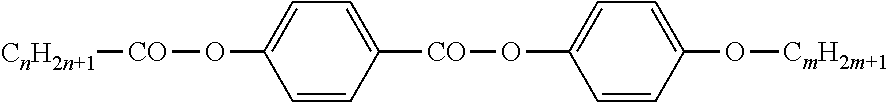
C1=CC([CO]OC2=CC=C(O[CmH2m+1])C=C2)=CC=C1O[CO][CnH2n+1]
